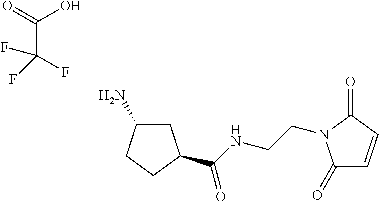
C(C(F)(F)F)(=O)O.C1C(N)CCC1C(NCCN1C(=O)C=CC1=O)=O
